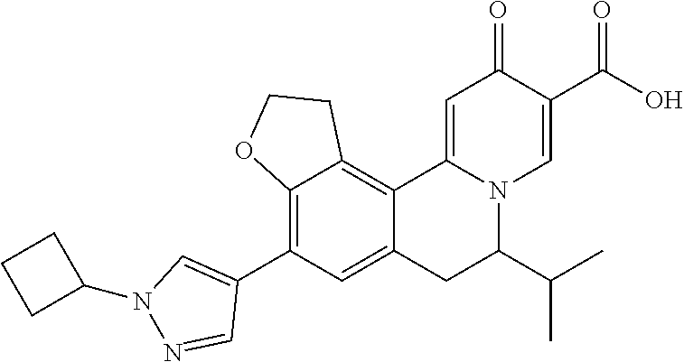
C12=C(C3=CN(C4CCC4)N=C3)C=C3C(=C1CCO2)C1=CC(=O)C(C(=O)O)=CN1C(C(C)C)C3
